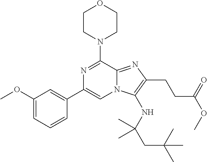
N1=C(N2CCOCC2)C2=NC(CCC(OC)=O)=C(NC(CC(C)(C)C)(C)C)N2C=C1C1=CC(OC)=CC=C1
